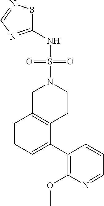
C1(NS(=O)(N2CC3=C(CC2)C(C2=C(OC)N=CC=C2)=CC=C3)=O)=NC=NS1
